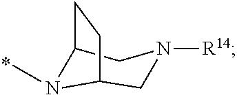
N1(C)C2CN([R14])CC1CC2
